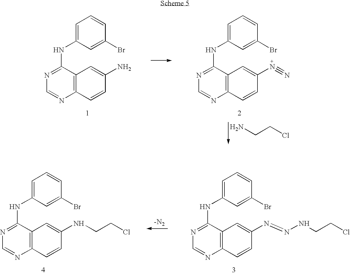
C1=C(NC2=NC=NC3=C2C=C(N)C=C3)C=C(Br)C=C1.C1=C(NC2=NC=NC3=C2C=C(N#N)C=C3)C=C(Br)C=C1.NCCCl.C1=C(NC2=NC=NC3=C2C=C(NCCCl)C=C3)C=C(Br)C=C1.[-N2].C1=C(NC2=NC=NC3=C2C=C(N=NNCCCl)C=C3)C=C(Br)C=C1
